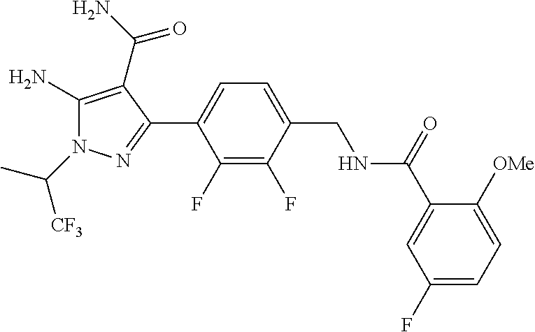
C1(F)=C(F)C(C2=NN(C(C)[CF3])C(N)=C2C(=O)N)=CC=C1CNC(C1=CC(F)=CC=C1[OMe])=O
